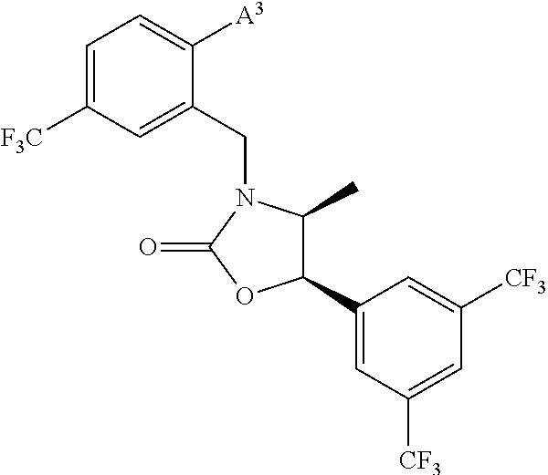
C1=C([F3C])C=C(CN2C(C)C(C3=CC([CF3])=CC([CF3])=C3)OC2=O)C([A3])=C1
